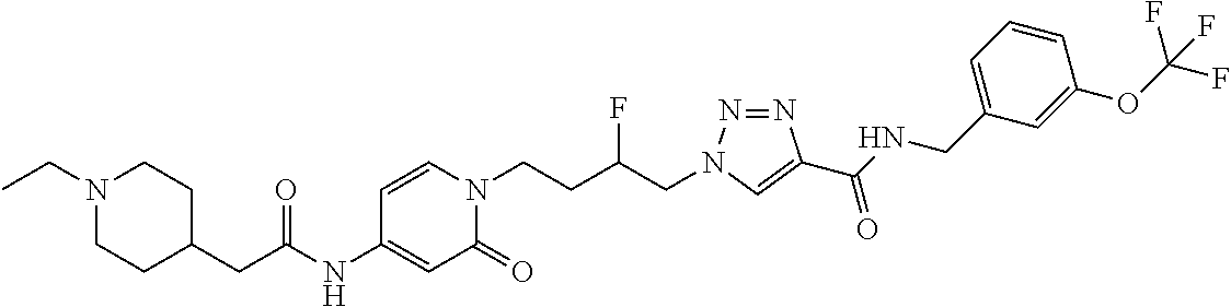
C1CC(CC(NC2=CC(=O)N(CCC(CN3N=NC(C(NCC4=CC=CC(OC(F)(F)F)=C4)=O)=C3)F)C=C2)=O)CCN1CC
